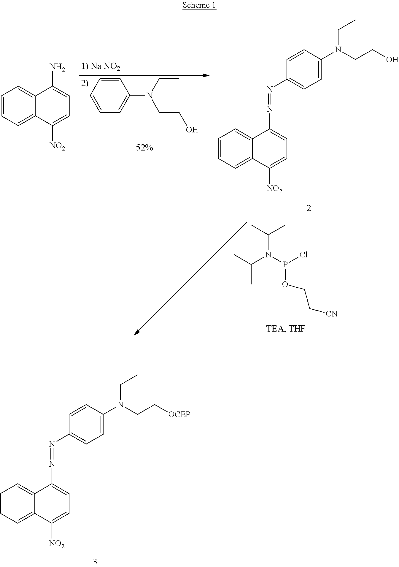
C1=CC=C(N(CC)CCO)C=C1.C1=CC=C2C(=C1)C(N)=CC=C2[NO2].C1=CC=C2C(=C1)C(N=NC1=CC=C(N(CC)CCO)C=C1)=CC=C2[NO2].C1=CC=C2C(=C1)C(N=NC1=CC=C(N(CC)CC[OCEP])C=C1)=CC=C2[NO2].CC(N(C(C)C)P(Cl)OCC[CN])C
